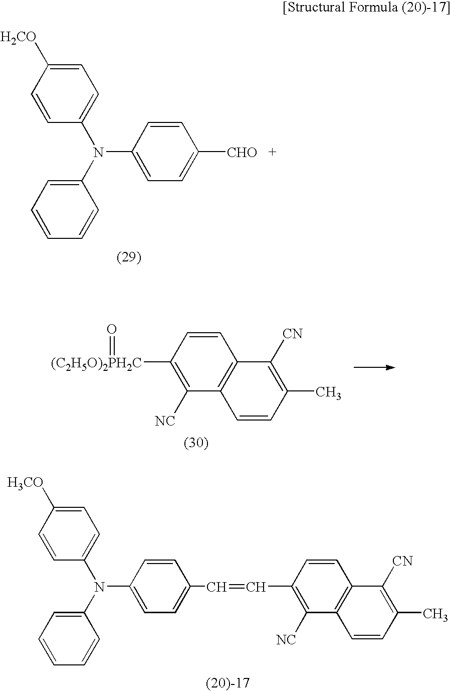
C1=CC(N(C2=CC=CC=C2)C2=CC=C([CHO])C=C2)=CC=C1[H2CO].C1([(C2H5O)2PH2C]=O)=C([NC])C2=C(C=C1)C([CN])=C(C)C=C2.C1(C=CC2=CC=C(N(C3=CC=CC=C3)C3=CC=C([H3CO])C=C3)C=C2)=C([NC])C2=C(C=C1)C([CN])=C(C)C=C2
